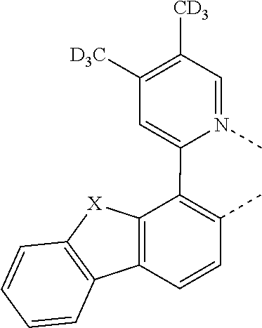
C1=N(C)C(C2=C(C)C=CC3=C2[X]C2=C3C=CC=C2)=CC([D3C])=C1[CD3]
